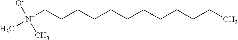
[N+](CCCCCCCCCCCC)(C)([O-])C
